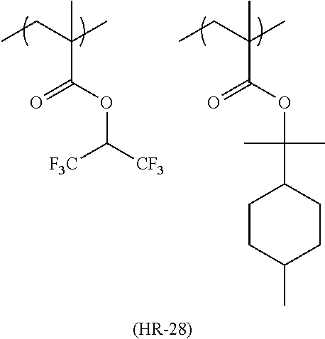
[(HR-28)].CCC(C)(C)C(OC([CF3])[F3C])=O.CCC(C)(C)C(=O)OC(C1CCC(C)CC1)(C)C
